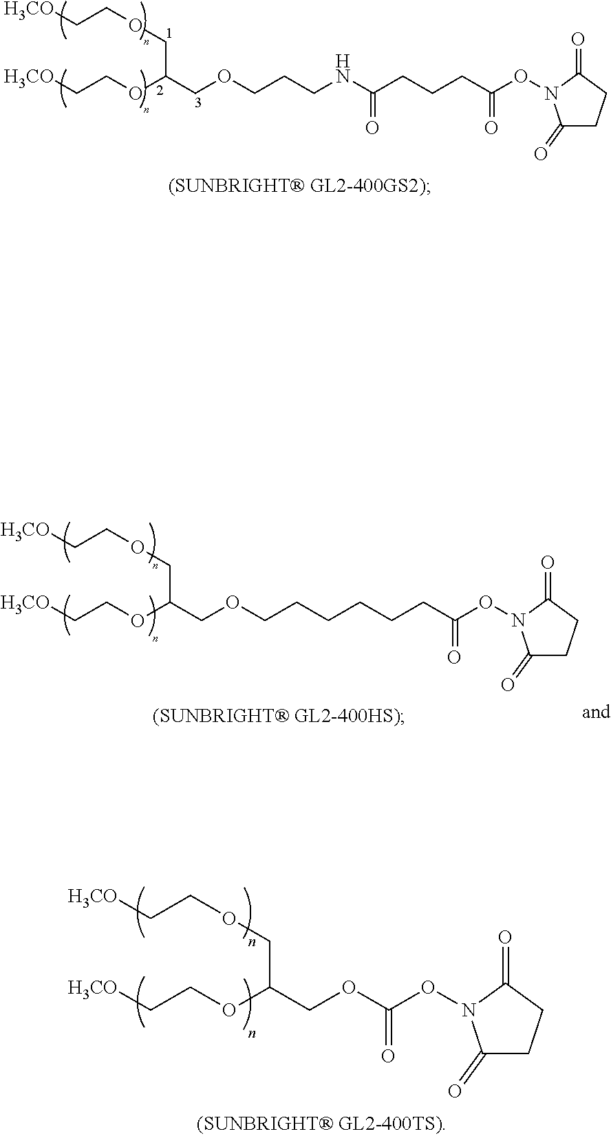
[H3CO]CCOCC(COCCCNC(CCCC(ON1C(=O)CCC1=O)=O)=O)OCC[H3CO].[H3CO]CCOCC(COCCCCCCC(ON1C(=O)CCC1=O)=O)OCC[H3CO].[H3CO]CCOCC(COC(ON1C(=O)CCC1=O)=O)OCC[H3CO]
